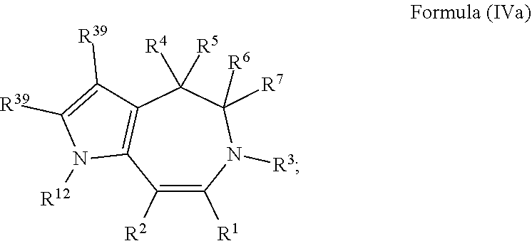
C1([R2])=C([R1])N([R3])C([R6])([R7])C([R5])([R4])C2=C1N([R12])C([R39])=C2[R39]
